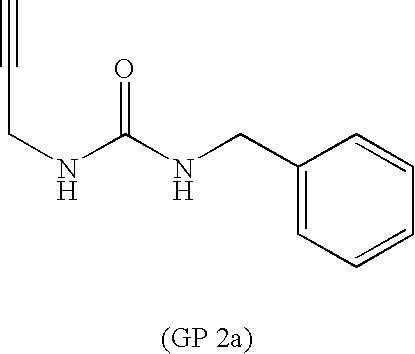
C#CCNC(NCC1=CC=CC=C1)=O
